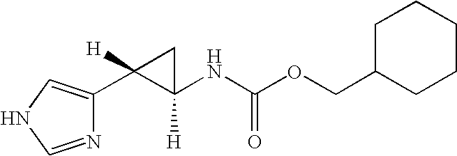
N1=CNC=C1C1([H])C([H])(NC(OCC2CCCCC2)=O)C1
